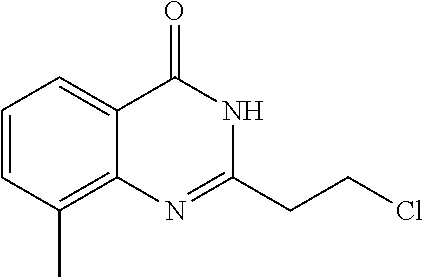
C(C1=NC2=C(C)C=CC=C2C(=O)N1)CCl
